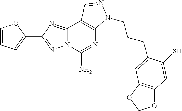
C1=CC=C(C2=NN3C(=N2)C2=C(N=C3N)N(CCCC3=CC4=C(OCO4)C=C3S)N=C2)O1
